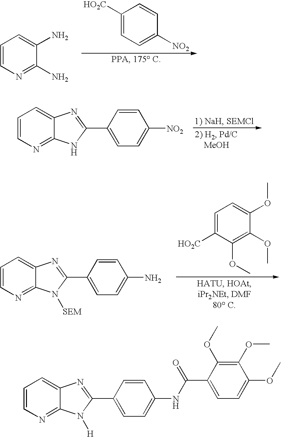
C1([HO2C])=CC=C([NO2])C=C1.C1=CN=C(N)C(N)=C1.C1=CN=C2C(=C1)N=C(C1=CC=C([NO2])C=C1)N2.C1=CN=C2C(=C1)N=C(C1=CC=C(N)C=C1)N2[SEM].C1=C([HO2C])C(OC)=C(OC)C(OC)=C1.C1=CN=C2C(=C1)N=C(C1=CC=C(NC(C3=CC=C(OC)C(OC)=C3OC)=O)C=C1)N2[H]
